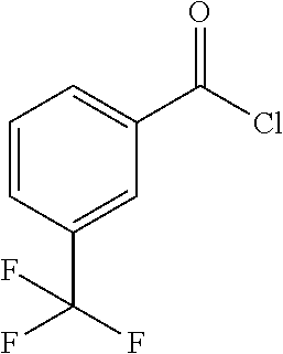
C1=CC(C(F)(F)F)=CC(C(=O)Cl)=C1
